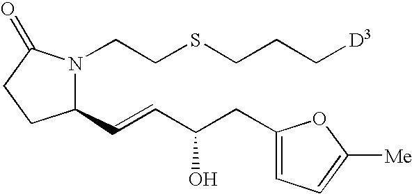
C1(C=CC(CC2=CC=C([Me])O2)O)N(CCSCCC[D3])C(=O)CC1
